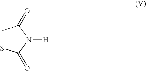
C1SC(=O)N([H])C1=O
